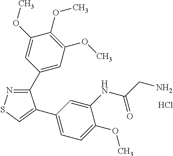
C1(C2=CC(OC)=C(OC)C(OC)=C2)=NSC=C1C1=CC=C(OC)C(NC(CN)=O)=C1.Cl
